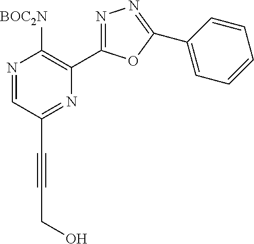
N1=CC(C#CCO)=NC(C2=NN=C(C3=CC=CC=C3)O2)=C1[BOC2N]
